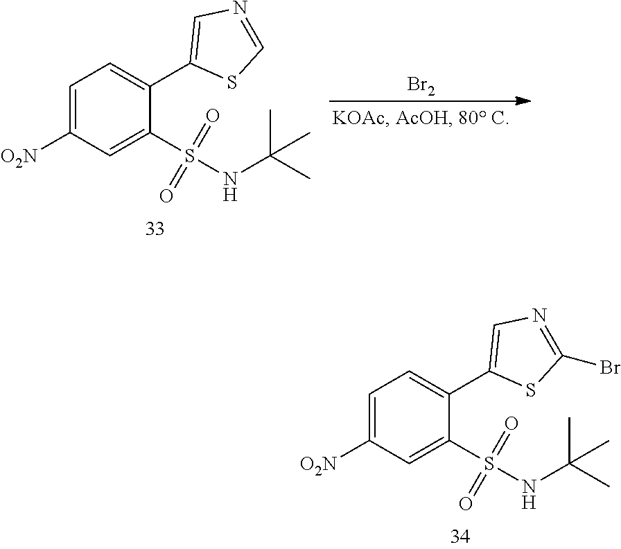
C1=C([O2N])C=C(S(NC(C)(C)C)(=O)=O)C(C2=CN=CS2)=C1.[Br2].C1=C([O2N])C=C(S(NC(C)(C)C)(=O)=O)C(C2=CN=C(Br)S2)=C1
